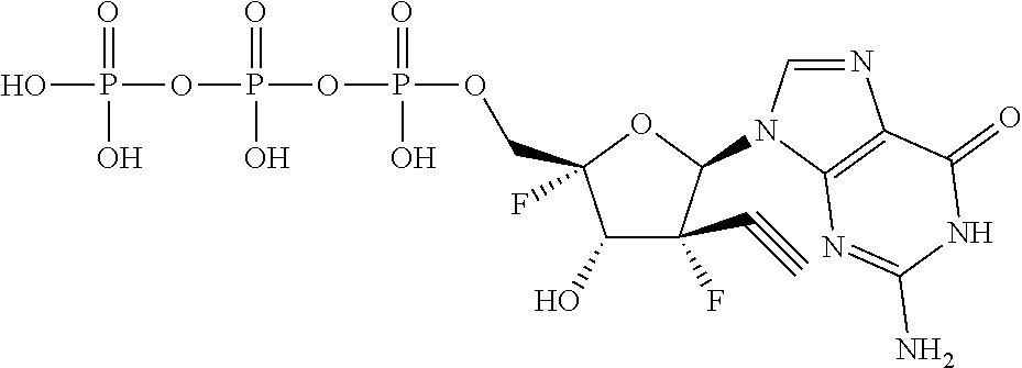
OP(OP(OP(OCC1(F)C(O)C(F)(C#C)C(N2C=NC3=C2N=C(N)NC3=O)O1)(=O)O)(=O)O)(=O)O
